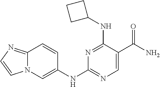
N1=C(NC2CCC2)C(C(N)=O)=CN=C1NC1=CN2C(=NC=C2)C=C1
